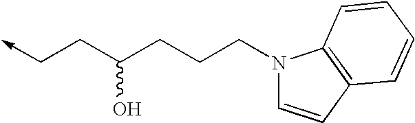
C(C(CC->C)O)CCN1C=CC2=C1C=CC=C2
